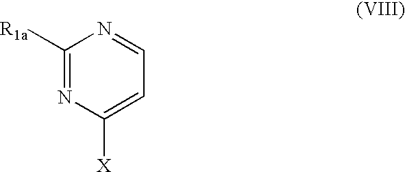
C1([R1a])=NC([X])=CC=N1
